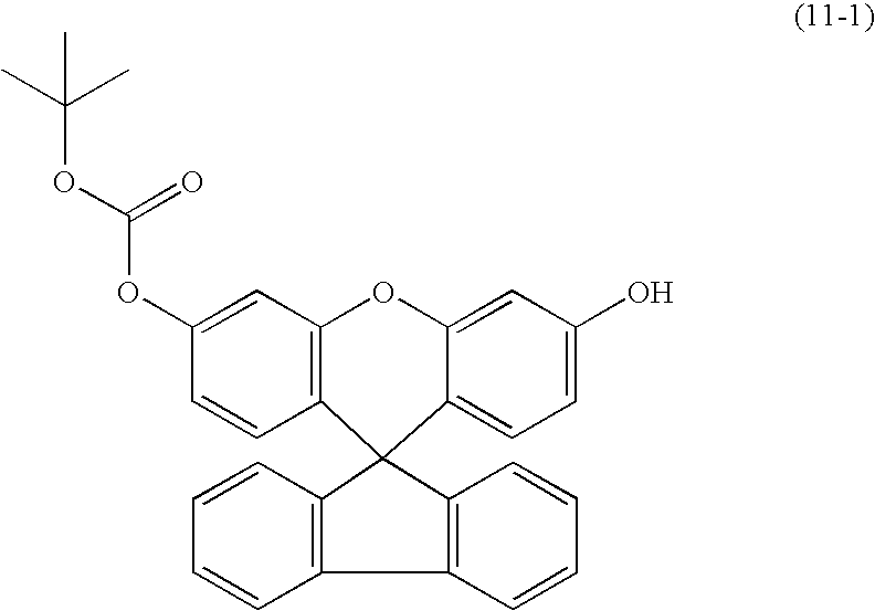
C1=CC2=C(C=C1)C1=C(C23C2=CC=C(O)C=C2OC2=C3C=CC(OC(=O)OC(C)(C)C)=C2)C=CC=C1
